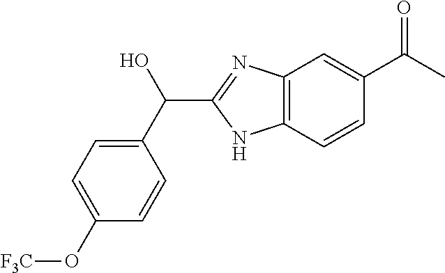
C1(O[F3C])=CC=C(C(O)C2=NC3=C(N2)C=CC(C(C)=O)=C3)C=C1
